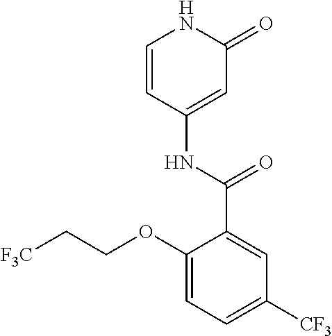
C1=CC(NC(=O)C2=CC([CF3])=CC=C2OCC[F3C])=CC(=O)N1
